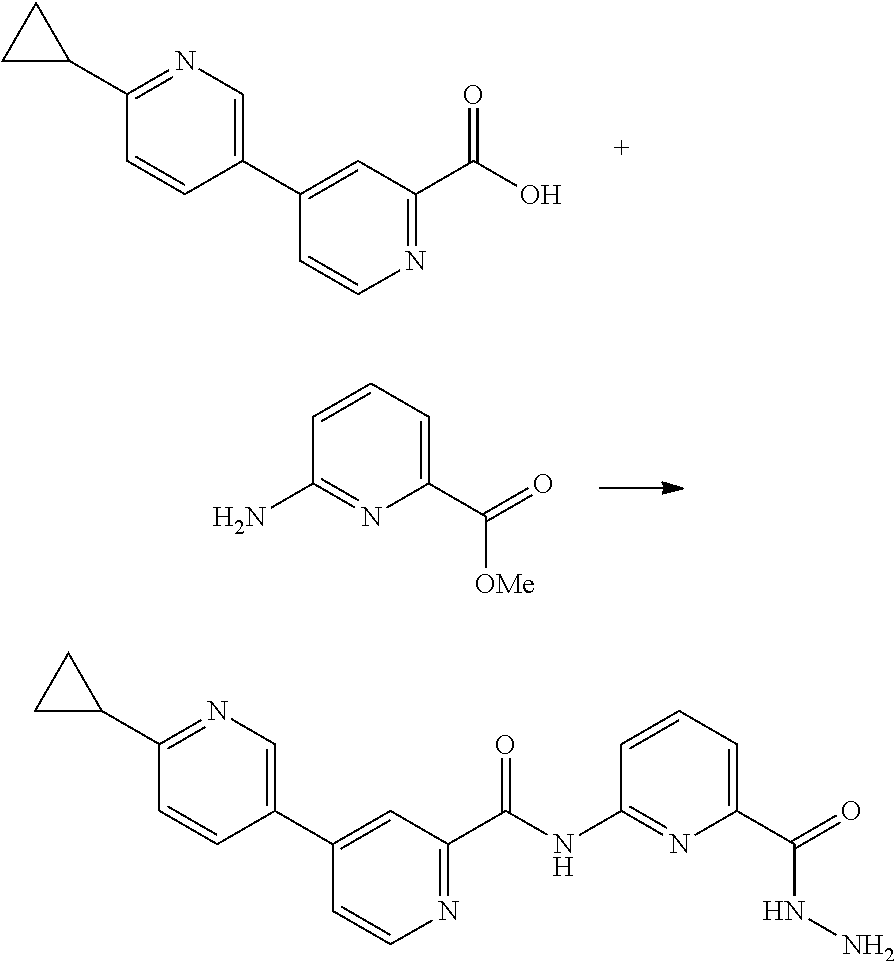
C1(C2=CN=C(C3CC3)C=C2)=CC(C(O)=O)=NC=C1.NC1=NC(C(=O)[OMe])=CC=C1.N1=C(C(NC2=NC(C(=O)NN)=CC=C2)=O)C=C(C2=CN=C(C3CC3)C=C2)C=C1
